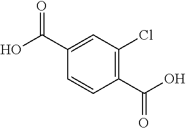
C1(C(O)=O)=C(Cl)C=C(C(O)=O)C=C1
